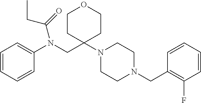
C1=CC=CC(N(CC2(N3CCN(CC4=C(F)C=CC=C4)CC3)CCOCC2)C(=O)CC)=C1
